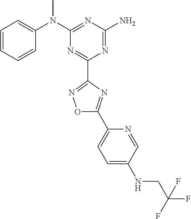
C1=CC=CC(N(C2=NC(N)=NC(C3=NOC(C4=CC=C(NCC(F)(F)F)C=N4)=N3)=N2)C)=C1
